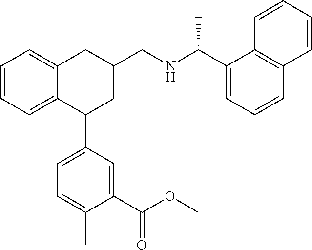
C1=CC=C2C(=C1)CC(CNC(C1=CC=CC3=C1C=CC=C3)C)CC2C1=CC=C(C)C(C(OC)=O)=C1
